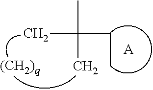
CC(C)(CC)C.[A].[(CH2)q]
